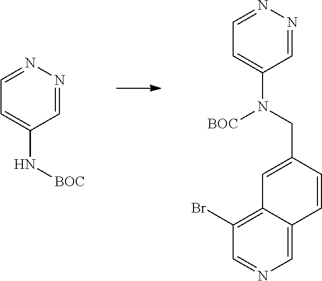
C1(Br)=C2C(=CN=C1)C=CC(CN(C1=CC=NN=C1)[BOC])=C2.N(C1=CC=NN=C1)[BOC]
